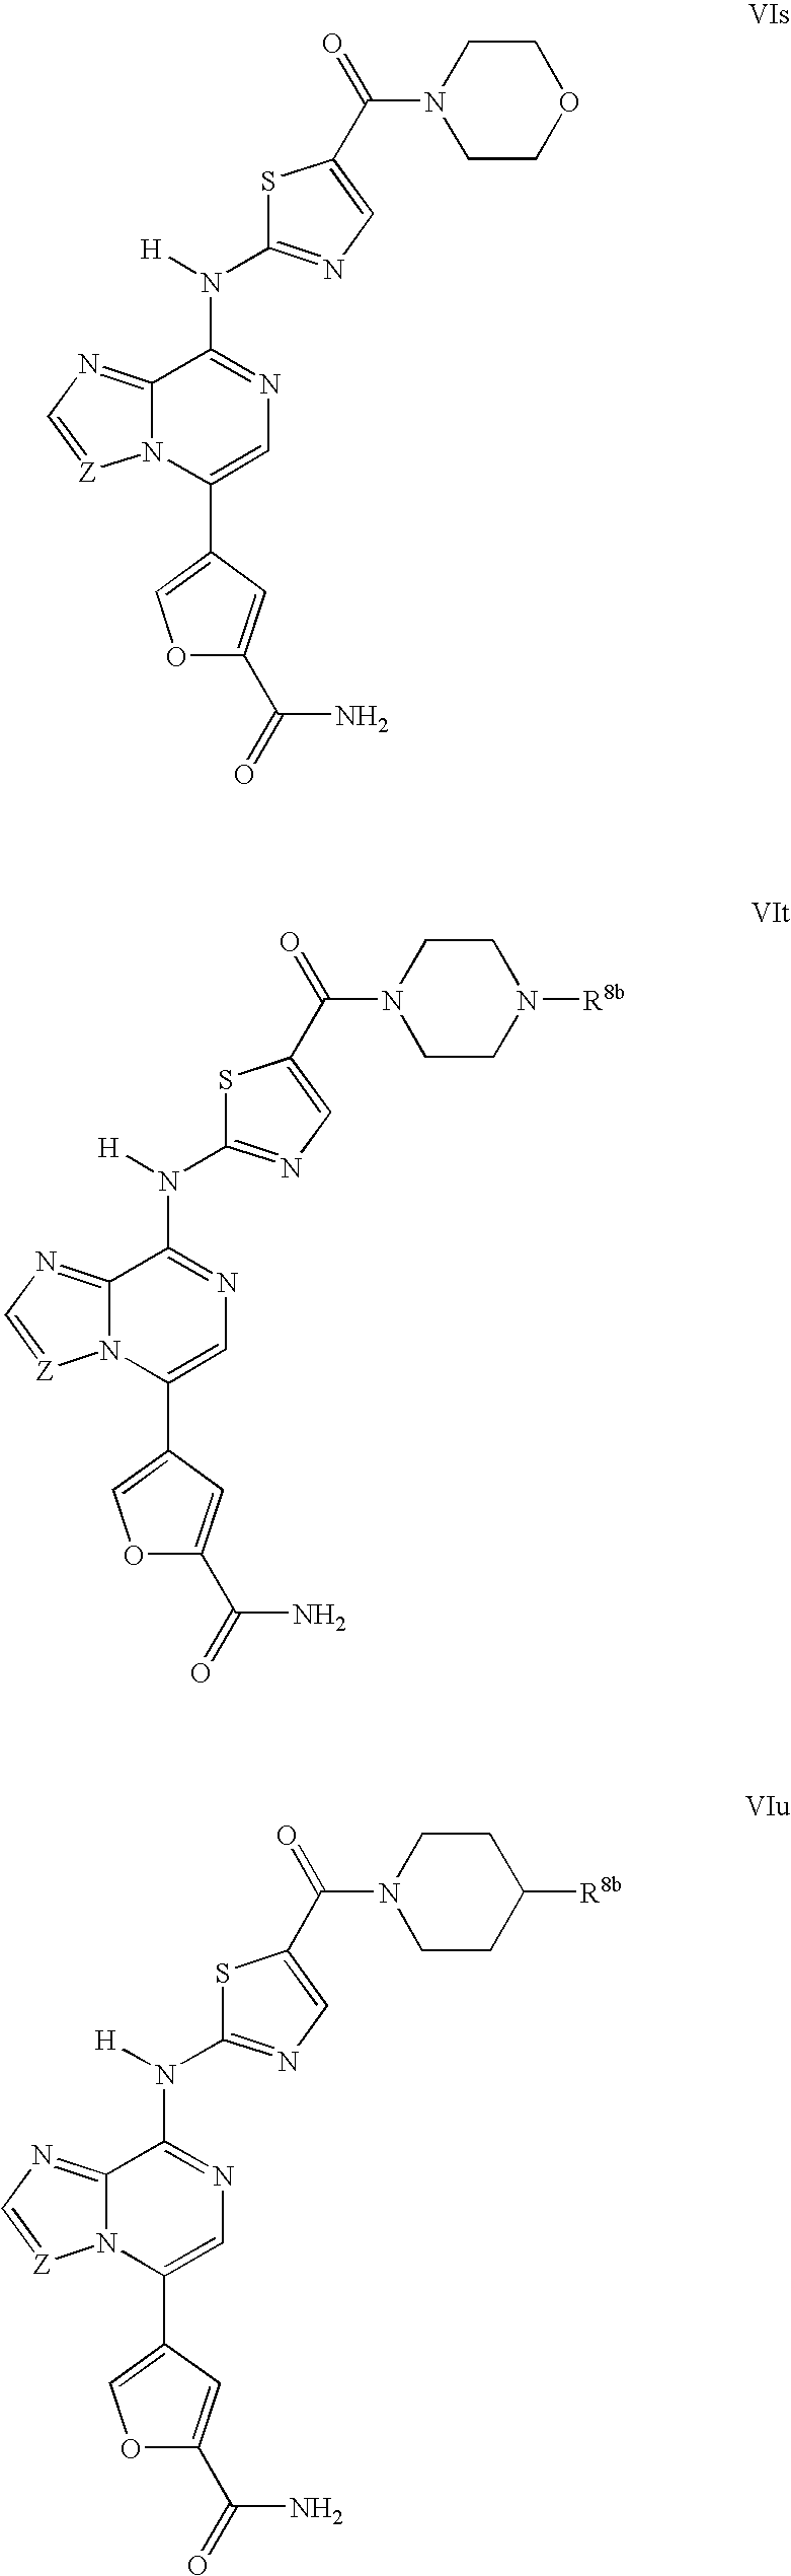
S1C(N([H])C2=NC=C(C3=COC(C(=O)N)=C3)N3C2=NC=[Z]3)=NC=C1C(N1CCC([R8b])CC1)=O.S1C(N([H])C2=NC=C(C3=COC(C(=O)N)=C3)N3C2=NC=[Z]3)=NC=C1C(N1CCN([R8b])CC1)=O.S1C(N([H])C2=NC=C(C3=COC(C(=O)N)=C3)N3C2=NC=[Z]3)=NC=C1C(N1CCOCC1)=O
